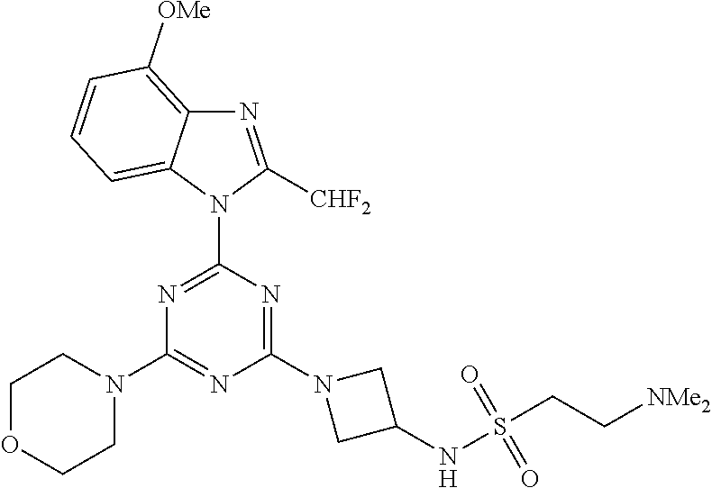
N1=C([CHF2])N(C2=NC(N3CCOCC3)=NC(N3CC(NS(CC[NMe2])(=O)=O)C3)=N2)C2=CC=CC([OMe])=C12
